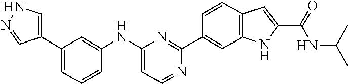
C1(C2=CC=CC(NC3=CC=NC(C4=CC5=C(C=C4)C=C(C(=O)NC(C)C)N5)=N3)=C2)=CNN=C1
